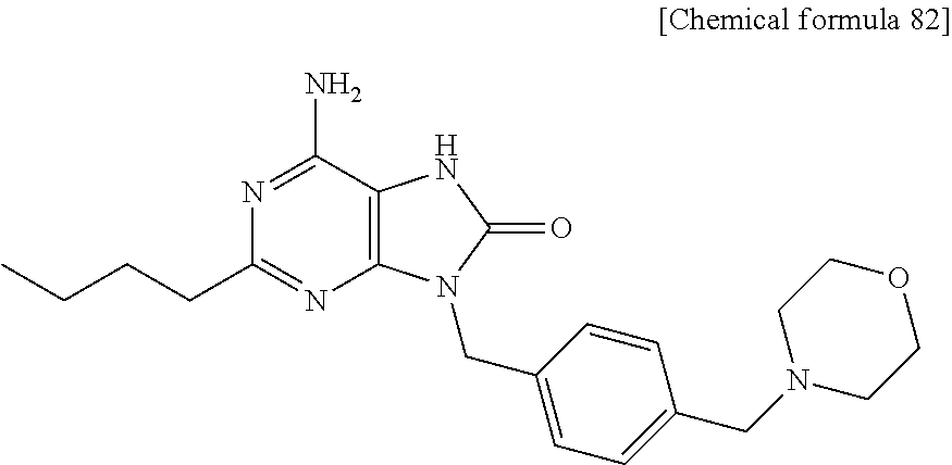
C12=C(C(N)=NC(CCCC)=N1)NC(=O)N2CC1=CC=C(CN2CCOCC2)C=C1
